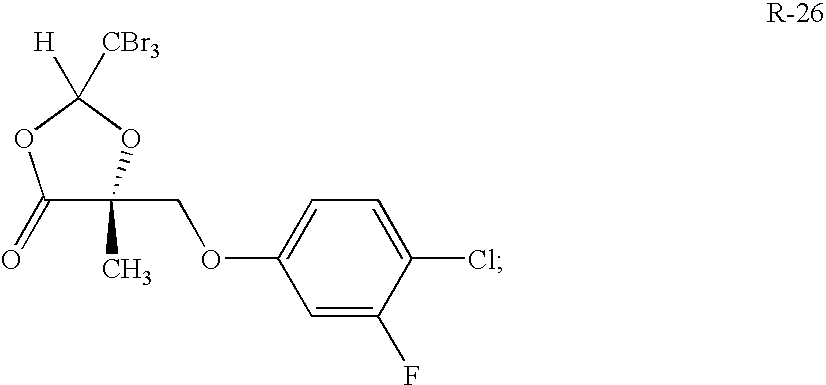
C1(=O)C(C)(COC2=CC=C(Cl)C(F)=C2)OC([H])([CBr3])O1
